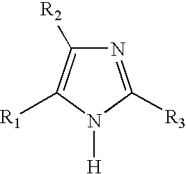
N1=C([R3])N([H])C([R1])=C1[R2]
